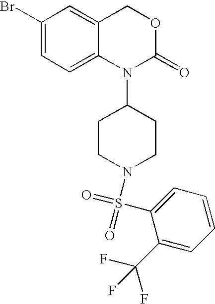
C1(Br)=CC=C2C(=C1)COC(=O)N2C1CCN(S(C2=CC=CC=C2C(F)(F)F)(=O)=O)CC1
